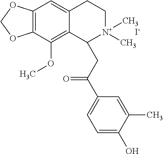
C12=C(C(OC)=C3C(=C1)CC[N+](C)(C)C3CC(C1=CC=C(O)C(C)=C1)=O)OCO2.[I-]
